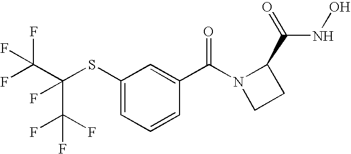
C1(SC(C(F)(F)F)(C(F)(F)F)F)=CC=CC(C(N2CCC2C(=O)NO)=O)=C1
